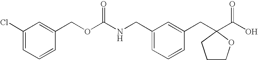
C1(Cl)=CC=CC(COC(NCC2=CC=CC(CC3(C(O)=O)OCCC3)=C2)=O)=C1
